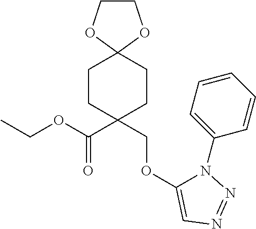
C1COC2(O1)CCC(COC1=CN=NN1C1=CC=CC=C1)(C(=O)OCC)CC2
